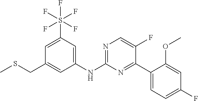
C1=C(S(F)(F)(F)(F)F)C=C(NC2=NC=C(F)C(C3=CC=C(F)C=C3OC)=N2)C=C1CSC
